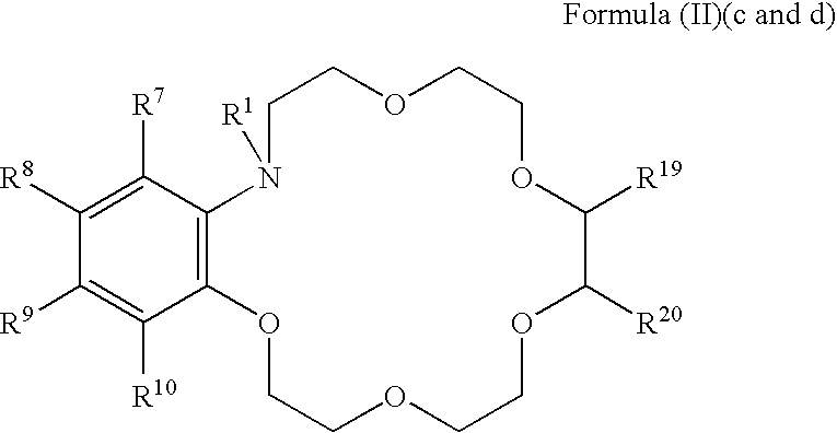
C1([R9])=C([R10])C2=C(C([R7])=C1[R8])N([R1])CCOCCOC([R19])C([R20])OCCOCCO2
